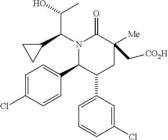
N1(C(C2CC2)C(C)O)C(C2=CC=C(Cl)C=C2)C(C2=CC=CC(Cl)=C2)CC([Me])(C[CO2H])C1=O
